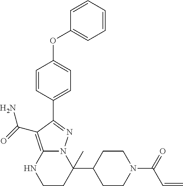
C1=CC(C2=NN3C(=C2C(N)=O)NCCC3(C2CCN(C(=O)C=C)CC2)C)=CC=C1OC1=CC=CC=C1
